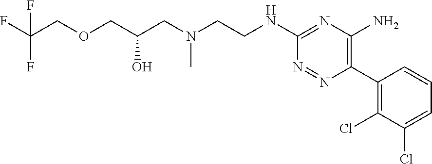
C1(NCCN(CC(COCC(F)(F)F)O)C)=NC(N)=C(C2=C(Cl)C(Cl)=CC=C2)N=N1
